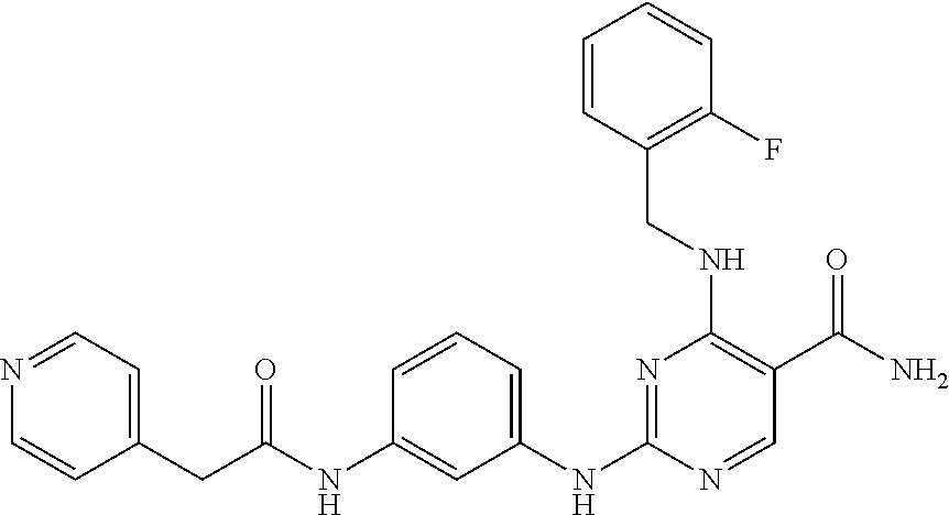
N1=CC=C(CC(=O)NC2=CC(NC3=NC(NCC4=C(F)C=CC=C4)=C(C(N)=O)C=N3)=CC=C2)C=C1
